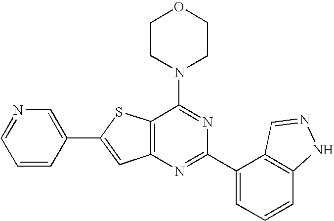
C1CN(C2=NC(C3=CC=CC4=C3C=NN4)=NC3=C2SC(C2=CN=CC=C2)=C3)CCO1
